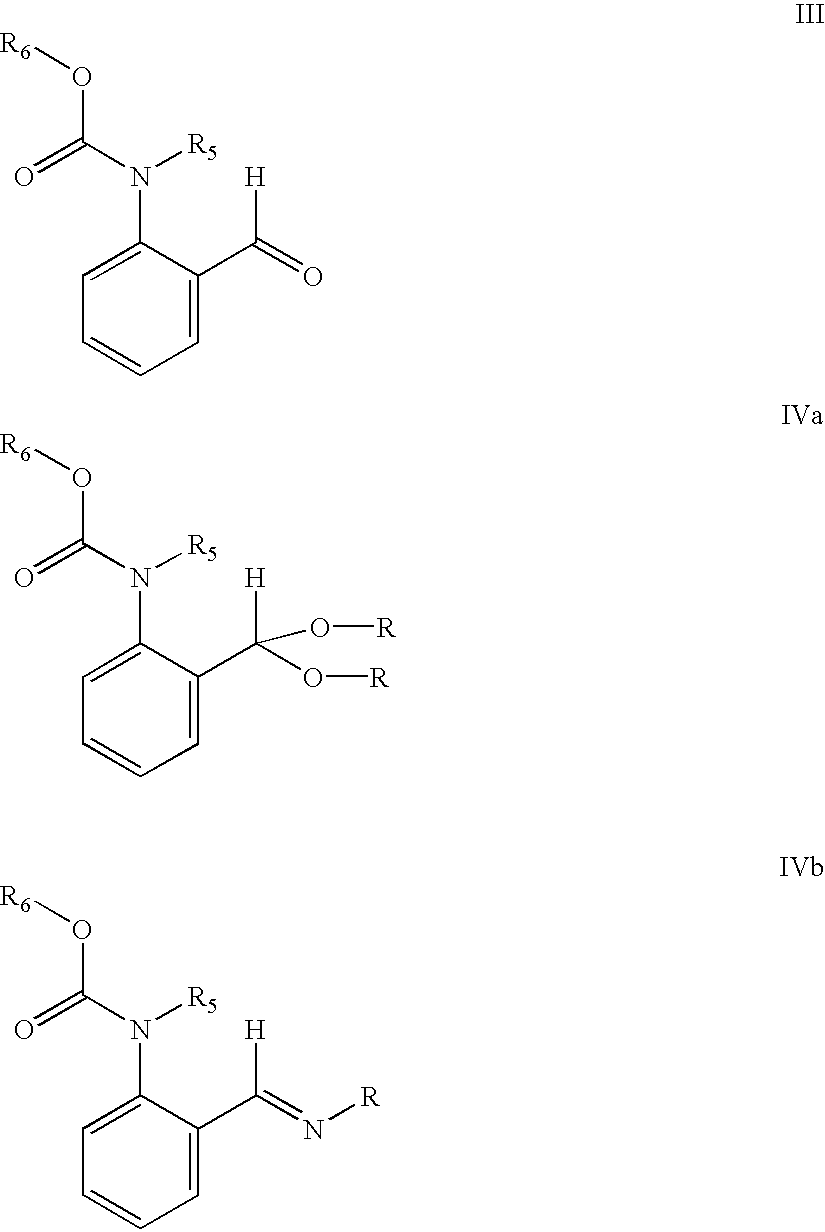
C1=C(C([H])=O)C(N([R5])C(=O)O[R6])=CC=C1.C1=C(C([H])(O[R])O[R])C(N([R5])C(=O)O[R6])=CC=C1.C1=C(C([H])=N[R])C(N([R5])C(=O)O[R6])=CC=C1
